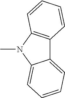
C12=CC=CC=C1N(C)C1=C2C=CC=C1
